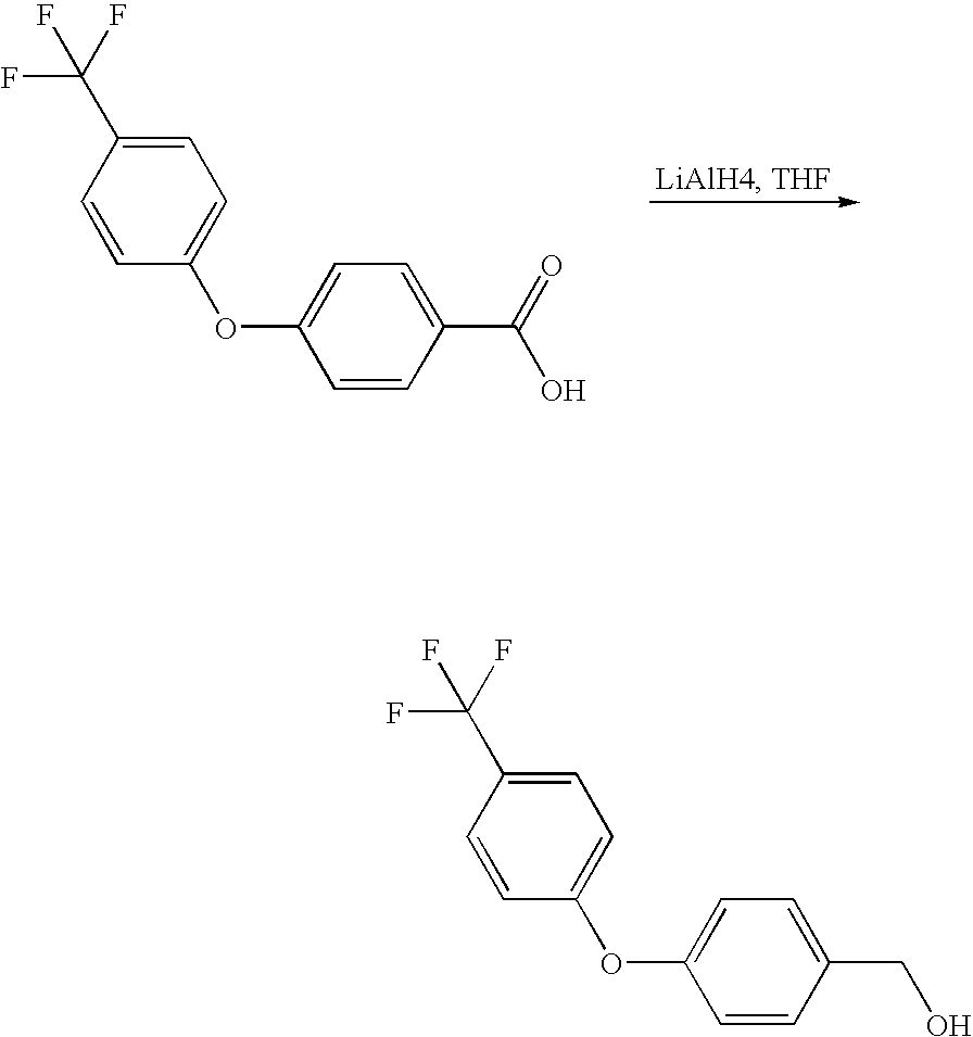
C1=C(C(F)(F)F)C=CC(OC2=CC=C(C(=O)O)C=C2)=C1.C1=C(C(F)(F)F)C=CC(OC2=CC=C(CO)C=C2)=C1
